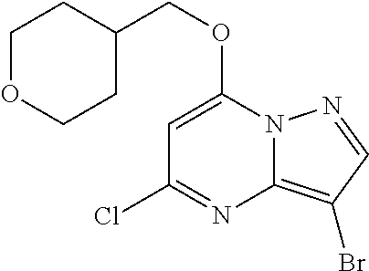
C1=C(OCC2CCOCC2)N2C(=C(Br)C=N2)N=C1Cl
